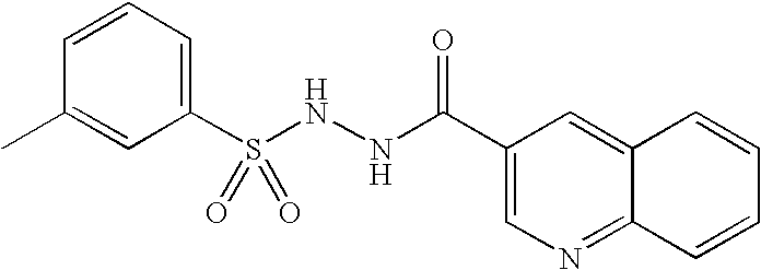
C1=CC=C(S(NNC(C2=CN=C3C(=C2)C=CC=C3)=O)(=O)=O)C=C1C
